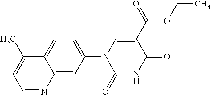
C12=CC(N3C(=O)NC(=O)C(C(OCC)=O)=C3)=CC=C1C(C)=CC=N2
